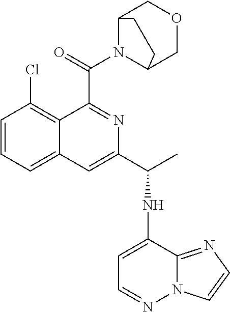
C1=CC=C2C(=C1Cl)C(C(N1C3COCC1CC3)=O)=NC(C(C)NC1=CC=NN3C1=NC=C3)=C2
